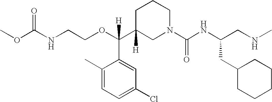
O=C(NCCOC(C1([H])CN(C(NC(CNC)CC2CCCCC2)=O)CCC1)(C1=CC(Cl)=CC=C1C)[H])OC
